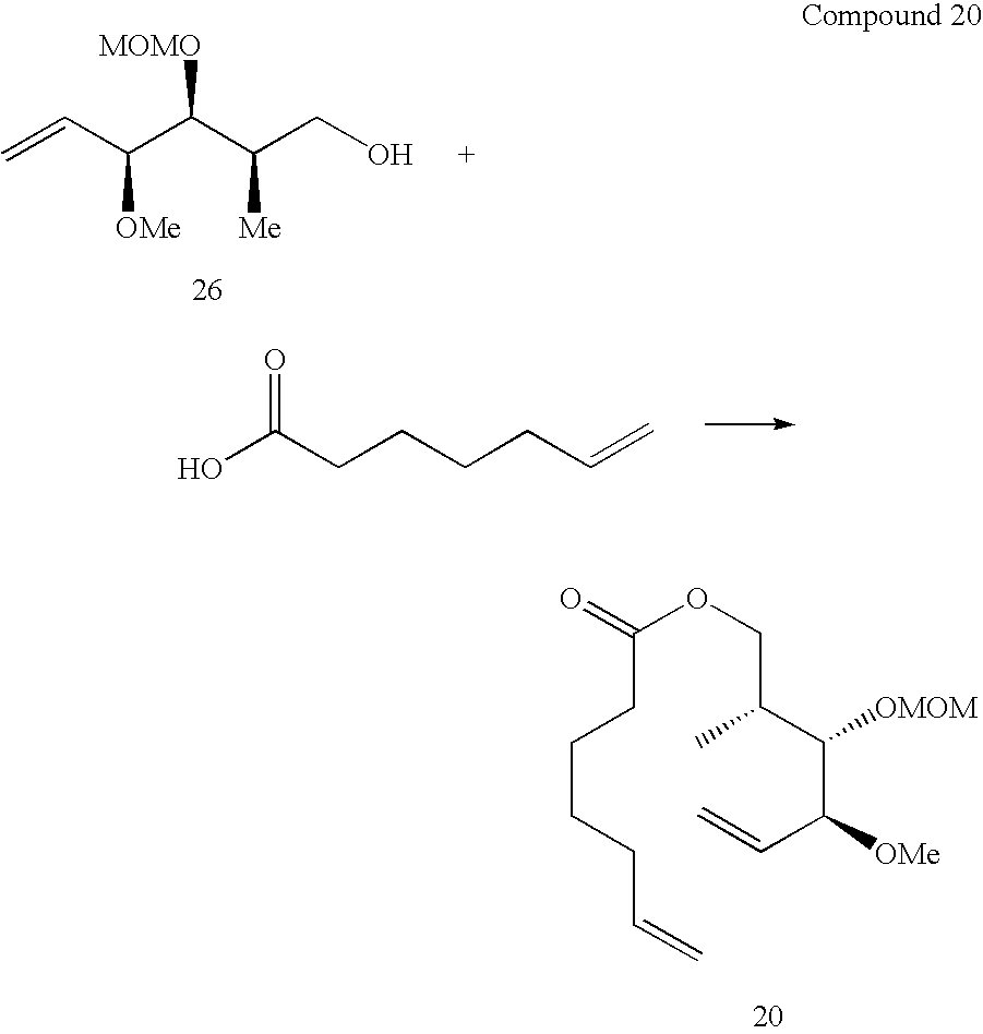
C=CC(C(C(CO)[Me])[MOMO])[OMe].OC(CCCCC=C)=O.C(CCCCC=C)(OCC(C)C(C(C=C)[OMe])[OMOM])=O
